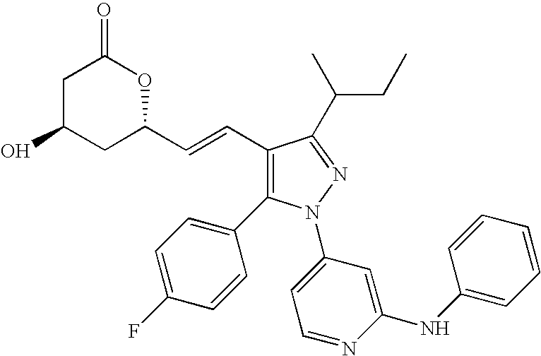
C1=C(F)C=CC(C2=C(C=CC3OC(=O)CC(O)C3)C(C(C)CC)=NN2C2=CC=NC(NC3=CC=CC=C3)=C2)=C1
